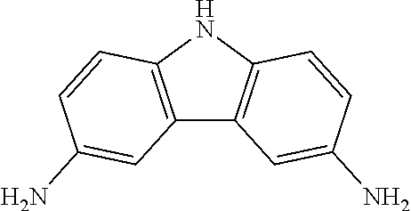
C12=C(NC3=C1C=C(N)C=C3)C=CC(N)=C2
